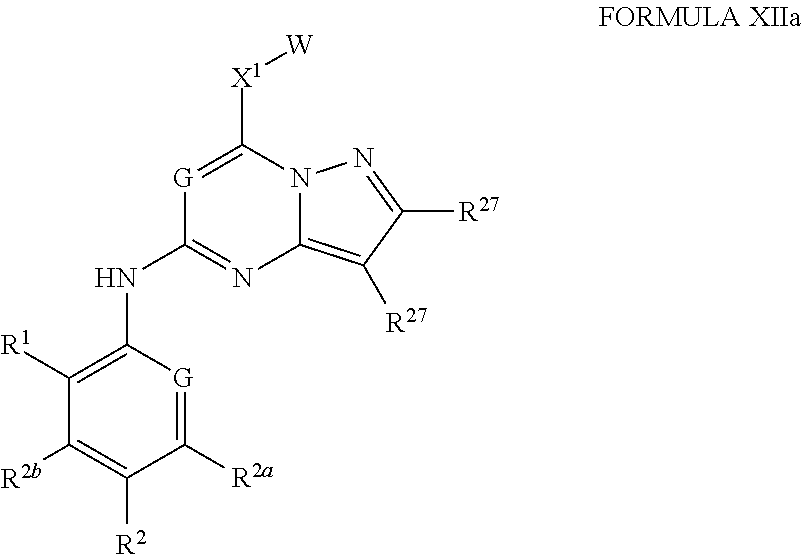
C1([R1])=C(NC2=NC3=C([R27])C([R27])=NN3C([X1][W])=[G]2)[G]=C([R2a])C([R2])=C1[R2b]
